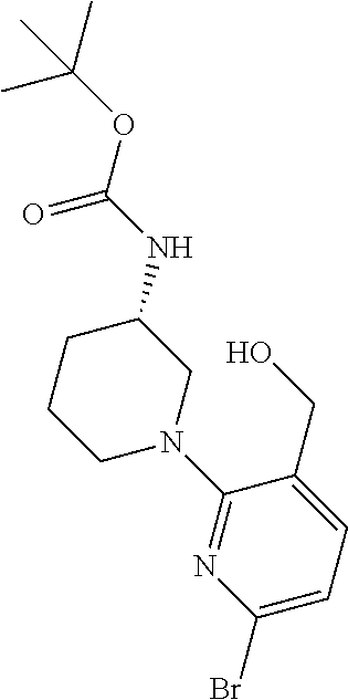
C1(Br)=CC=C(CO)C(N2CC(NC(=O)OC(C)(C)C)CCC2)=N1
